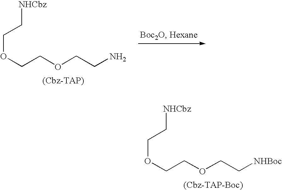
O(CCOCC[NHBoc])CC[NHCbz].O(CCOCCN)CC[NHCbz]
